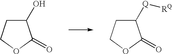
C1(O)CCOC1=O.C1([Q][RQ])CCOC1=O
